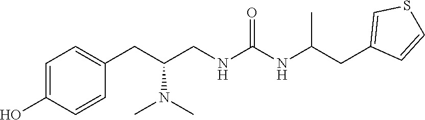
C(CNC(NC(CC1=CSC=C1)C)=O)(CC1=CC=C(O)C=C1)N(C)C
